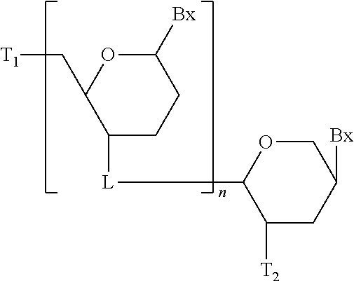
C1([Bx])OC(C[T1])C([L]C2C([T2])CC([Bx])CO2)CC1
